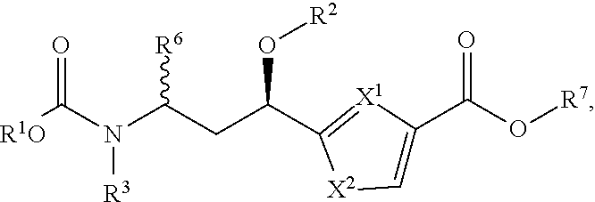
[R1O]C(N(C(CC(O[R2])C1=[X1]C(C(O[R7])=O)=C[X2]1)[R6])[R3])=O
